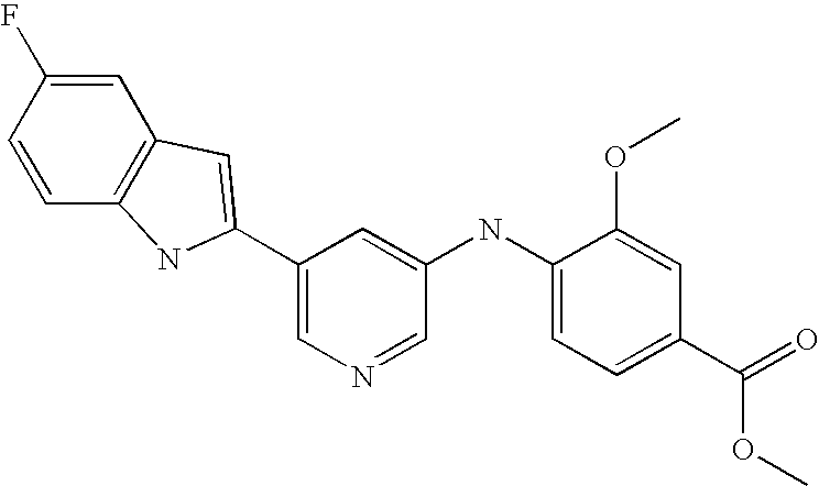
C1=C(F)C=CC2=C1C=C(C1=CN=CC(NC3=CC=C(C(=O)OC)C=C3OC)=C1)N2
